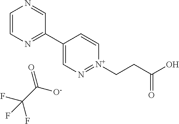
C1=CN=C(C2=CN=[N+](CCC(O)=O)C=C2)C=N1.O=C(C(F)(F)F)[O-]
